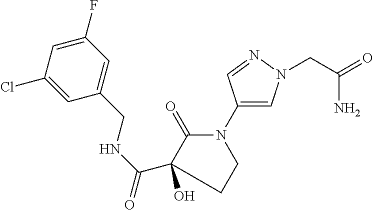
C1(F)=CC(Cl)=CC(CNC(=O)C2(O)C(=O)N(C3=CN(CC(N)=O)N=C3)CC2)=C1
